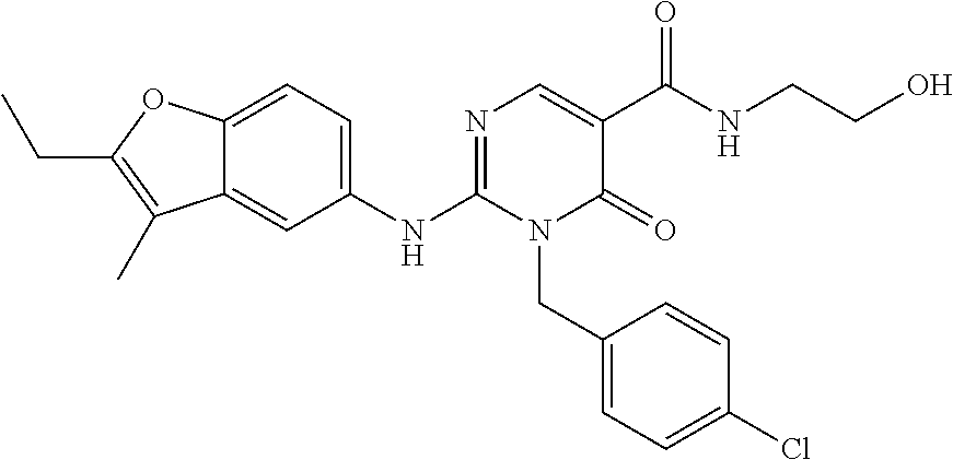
C1(NC2=NC=C(C(NCCO)=O)C(=O)N2CC2=CC=C(Cl)C=C2)=CC=C2C(=C1)C(C)=C(CC)O2
